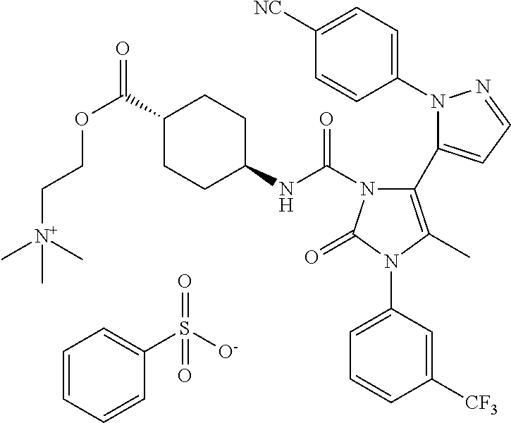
C1(N2N=CC=C2C2=C(C)N(C3=CC=CC([CF3])=C3)C(=O)N2C(NC2CCC(C(OCC[N+](C)(C)C)=O)CC2)=O)=CC=C([NC])C=C1.C1=CC=CC(S([O-])(=O)=O)=C1
